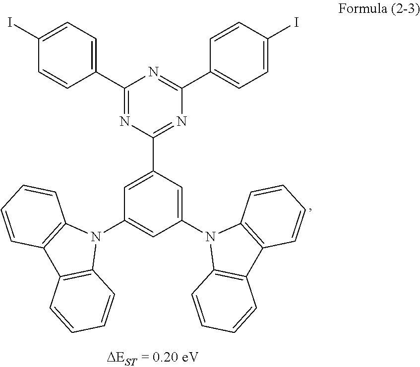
C1(C2=CC=C(I)C=C2)=NC(C2=CC(N3C4=C(C5=C3C=CC=C5)C=CC=C4)=CC(N3C4=C(C5=C3C=CC=C5)C=CC=C4)=C2)=NC(C2=CC=C(I)C=C2)=N1
